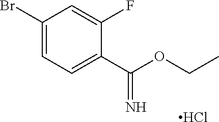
C1(Br)=CC=C(C(OCC)=N)C(F)=C1.Cl
